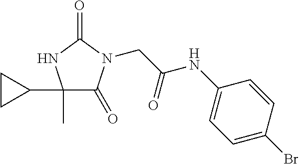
C(C(NC1=CC=C(Br)C=C1)=O)N1C(=O)C(C)(C2CC2)NC1=O
